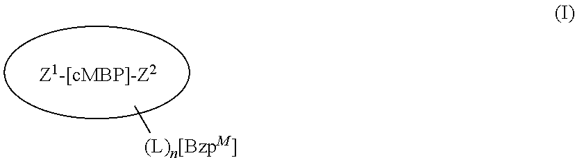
[(L)n[BzpM]]C
